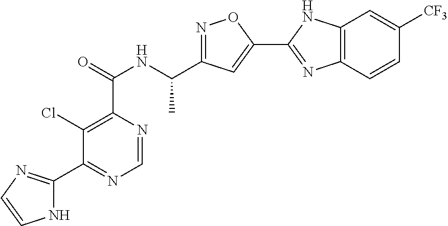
C1=NC(C(=O)NC(C2=NOC(C3=NC4=C(N3)C=C([CF3])C=C4)=C2)C)=C(Cl)C(C2=NC=CN2)=N1
